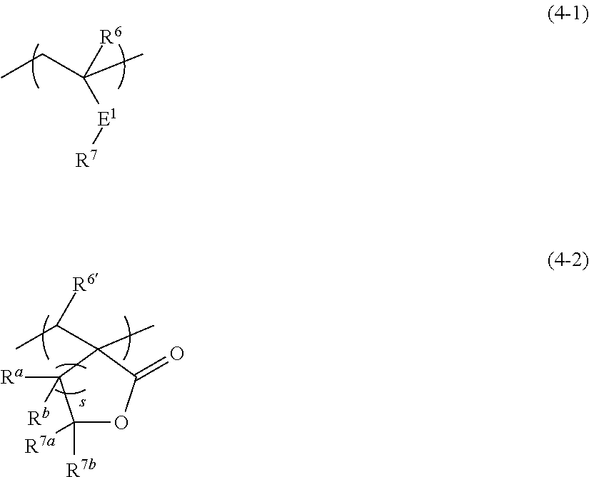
CCC(C)([R6])[E1][R7].CC([R6])C1(C)C(=O)OC([R7a])([R7b])C1([Ra])[Rb]
